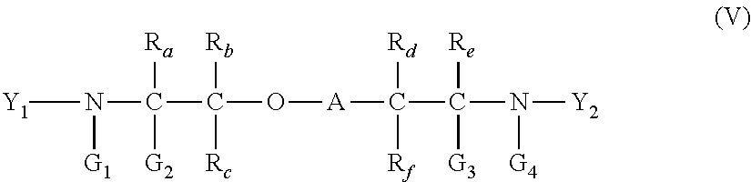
[Y1]N(C(C(O[A]C(C(N([G4])[Y2])([Re])[G3])([Rd])[Rf])([Rb])[Rc])([Ra])[G2])[G1]
